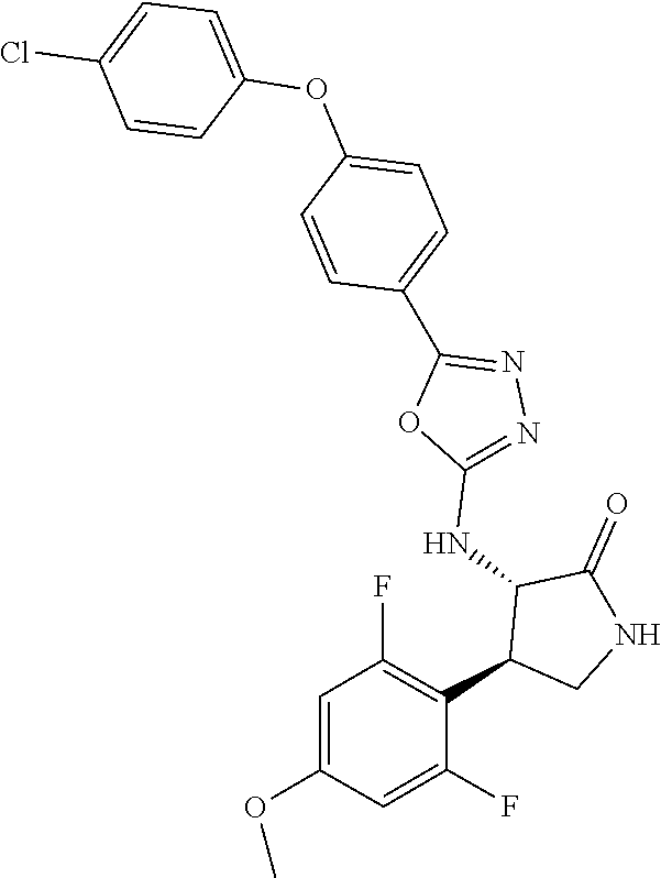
C1(NC2C(C3=C(F)C=C(OC)C=C3F)CNC2=O)=NN=C(C2=CC=C(OC3=CC=C(Cl)C=C3)C=C2)O1
